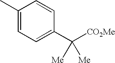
C1(C)=CC=C(C([Me])([CO2Me])[Me])C=C1
